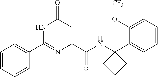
C1=CC=CC(C2=NC(C(=O)NC3(C4=CC=CC=C4O[CF3])CCC3)=CC(=O)N2)=C1
